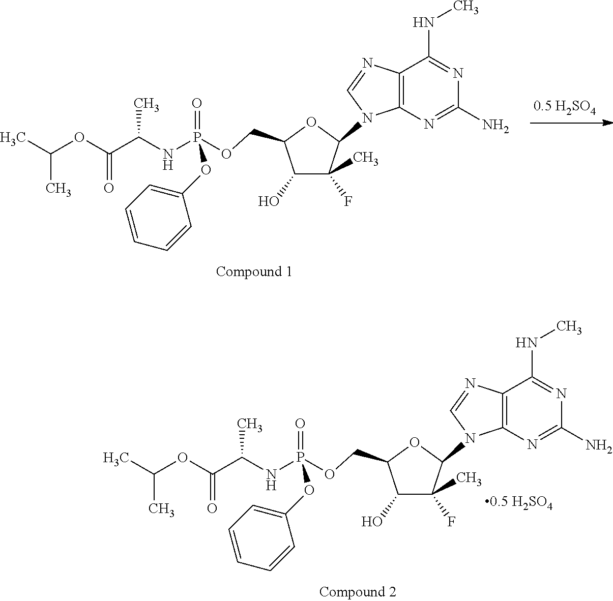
CC(OC(C(NP(OC1=CC=CC=C1)(=O)OCC1C(O)C(F)(C)C(N2C3=C(C(NC)=NC(N)=N3)N=C2)O1)C)=O)C.CC(OC(C(NP(OC1=CC=CC=C1)(=O)OCC1C(O)C(F)(C)C(N2C3=C(C(NC)=NC(N)=N3)N=C2)O1)C)=O)C
